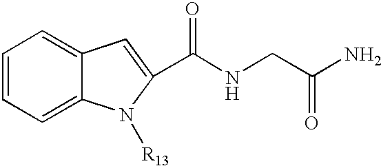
C1=CC=C2C(=C1)C=C(C(NCC(N)=O)=O)N2[R13].[H]
